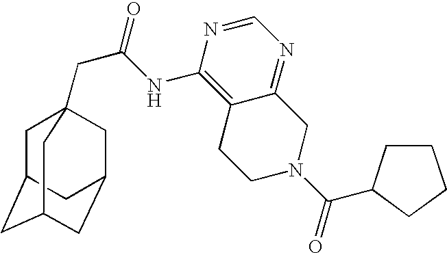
C1C2CC3CC(CC1(CC(=O)NC1=C4C(=NC=N1)CN(C(=O)C1CCCC1)CC4)C3)C2
